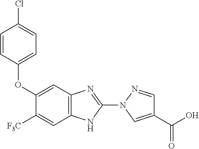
C1(OC2=CC=C(Cl)C=C2)=CC2=C(C=C1[F3C])NC(N1C=C(C(O)=O)C=N1)=N2
